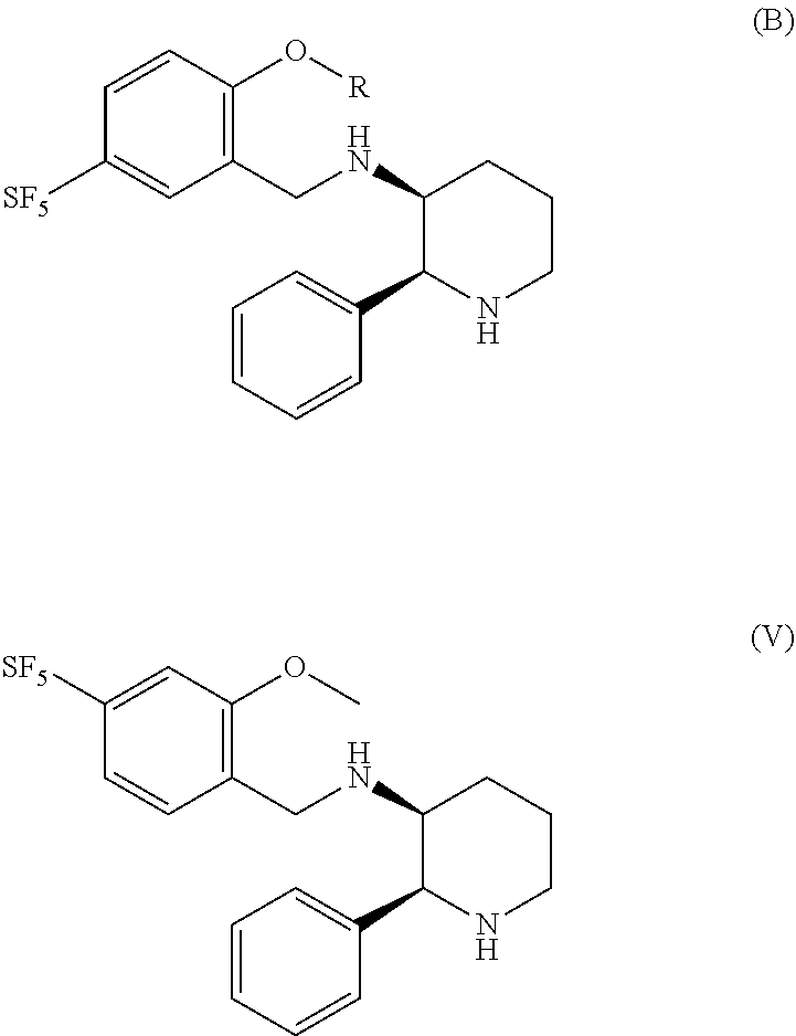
C1(CNC2C(C3=CC=CC=C3)NCCC2)=C(O[R])C=CC([SF5])=C1.C1(CNC2C(C3=CC=CC=C3)NCCC2)=C(OC)C=C([SF5])C=C1
